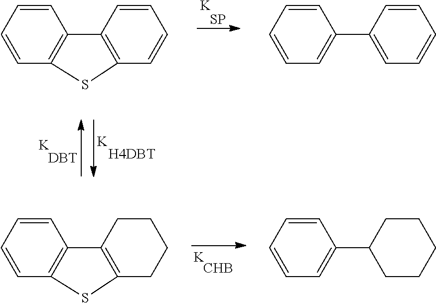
[H4DBT].[K].[K].[DBT].[K].[SP].C1=CC=CC2=C1C1=C(C=CC=C1)S2.C1=CC=CC=C1C1=CC=CC=C1.[K].[CHB].C1=CC=CC2=C1C1=C(CCCC1)S2.C1=CC=CC=C1C1CCCCC1
